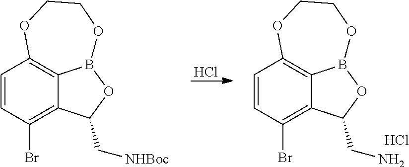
C1=CC(Br)=C2C3=C1OCCOB3OC2CN.Cl.Cl.C1=CC(Br)=C2C3=C1OCCOB3OC2C[NHBoc]
